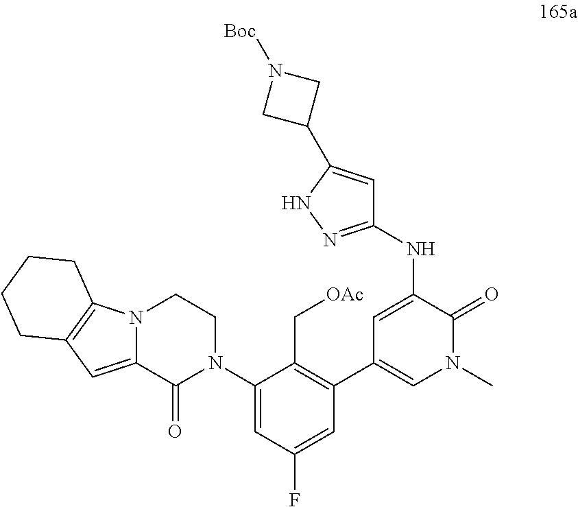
C1(NC2=CC(C3=C(C[OAc])C(N4CCN5C(=CC6=C5CCCC6)C4=O)=CC(F)=C3)=CN(C)C2=O)=NNC(C2CN([Boc])C2)=C1
